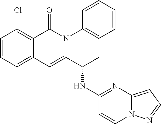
C1=CC=C2C(=C1Cl)C(=O)N(C1=CC=CC=C1)C(C(C)NC1=NC3=CC=NN3C=C1)=C2
